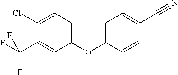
C1(OC2=CC=C(C#N)C=C2)=CC=C(Cl)C(C(F)(F)F)=C1
